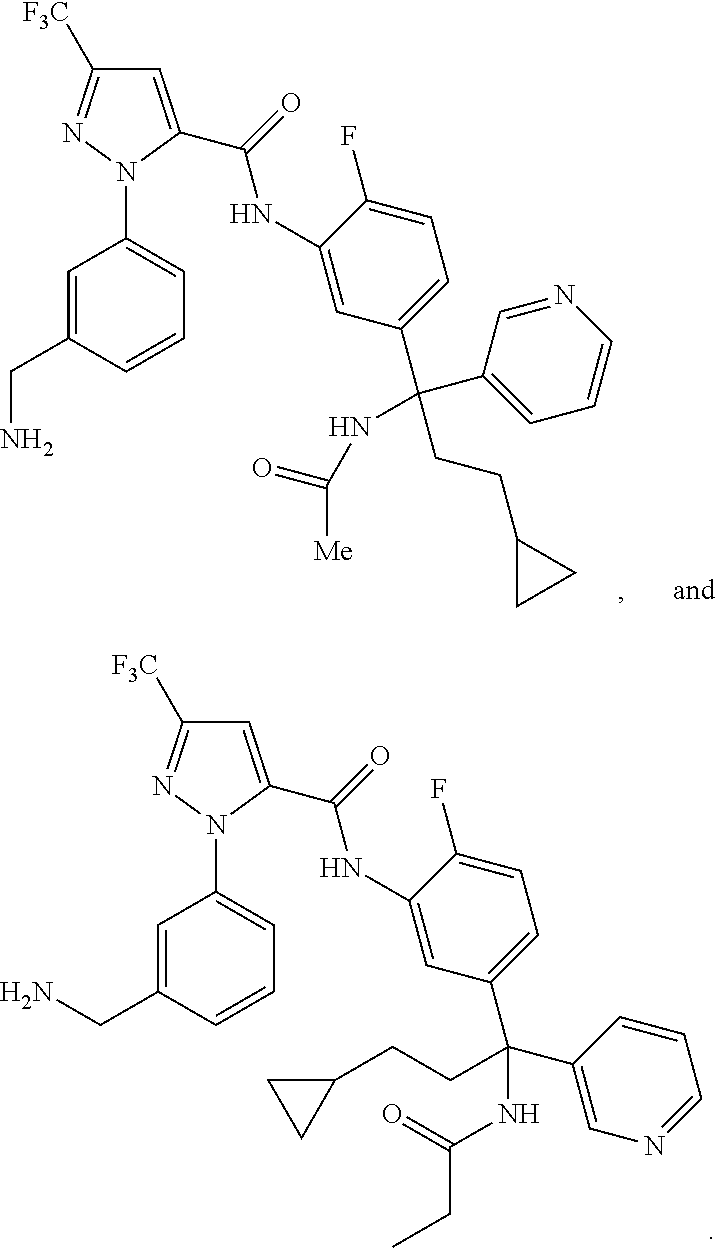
C1=C(C(=O)NC2=CC(C(CCC3CC3)(C3=CC=CN=C3)NC(=O)[Me])=CC=C2F)N(C2=CC=CC(CN)=C2)N=C1[F3C].C1=C(C(=O)NC2=CC(C(CCC3CC3)(C3=CN=CC=C3)NC(CC)=O)=CC=C2F)N(C2=CC=CC(CN)=C2)N=C1[F3C]
